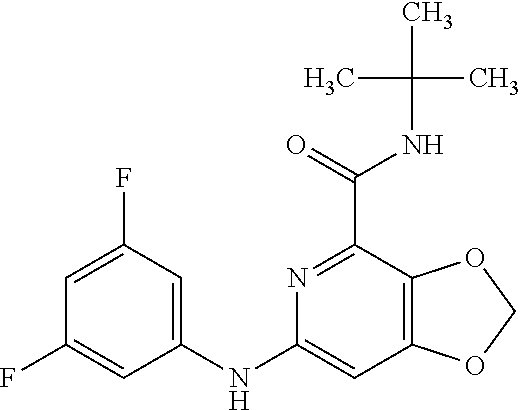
C1=C(F)C=C(NC2=CC3=C(C(C(=O)NC(C)(C)C)=N2)OCO3)C=C1F
